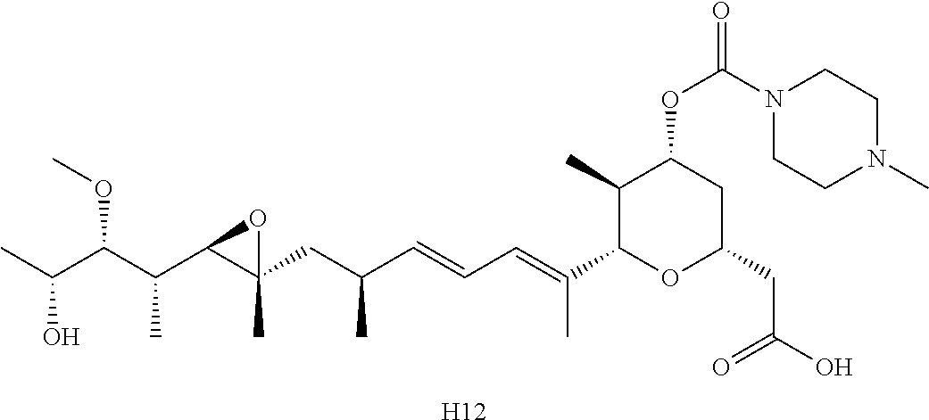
C1(C)C(C(=CC=CC(CC2(C)C(C(C(C(C)O)OC)C)O2)C)C)OC(CC(O)=O)CC1OC(N1CCN(C)CC1)=O.[H12]
